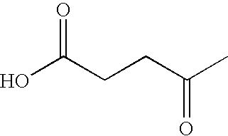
C(O)(CCC(C)=O)=O
